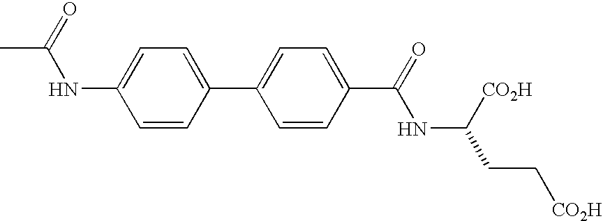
CC(=O)NC1=CC=C(C2=CC=C(C(NC([CO2H])CC[CO2H])=O)C=C2)C=C1
